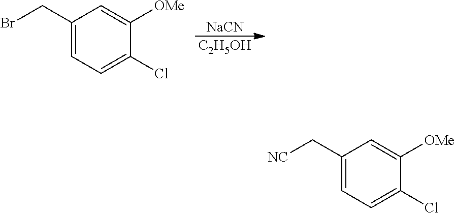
C1(C[NC])=CC=C(Cl)C([OMe])=C1.C1(CBr)=CC=C(Cl)C([OMe])=C1.[NaCN].[C2H5OH]
